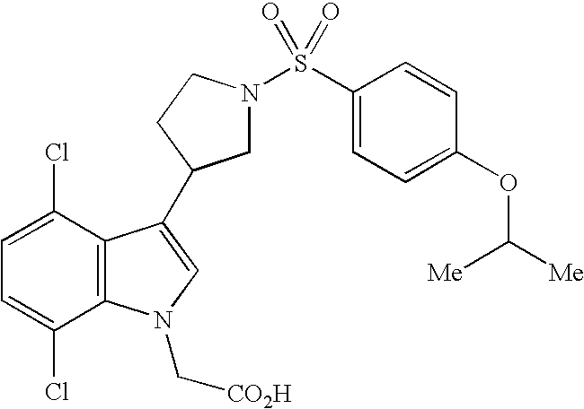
C1=C(Cl)C2=C(C(Cl)=C1)N(C[CO2H])C=C2C1CN(S(C2=CC=C(OC([Me])[Me])C=C2)(=O)=O)CC1
